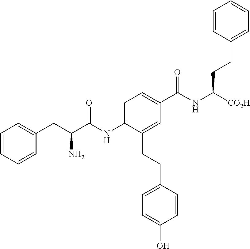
C1=C(NC(C(CC2=CC=CC=C2)N)=O)C(CCC2=CC=C(O)C=C2)=CC(C(NC([CO2H])CCC2=CC=CC=C2)=O)=C1
